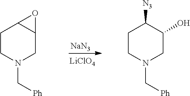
[NaN3].[LiClO4].C1CN(C[Ph])CC2C1O2.C1CN(C[Ph])CC(O)C1[N3]
